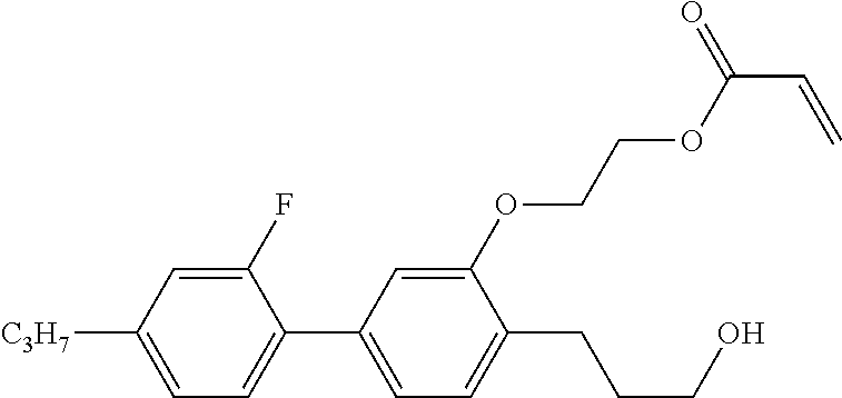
C1(F)=CC([C3H7])=CC=C1C1=CC=C(CCCO)C(OCCOC(=O)C=C)=C1
